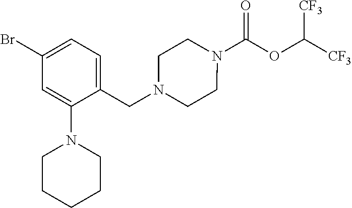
N1(C(OC([CF3])[CF3])=O)CCN(CC2=CC=C(Br)C=C2N2CCCCC2)CC1
